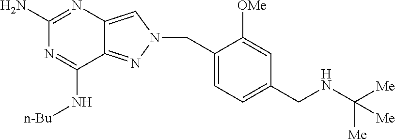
N1=C(N)N=C(N[n-Bu])C2=NN(CC3=CC=C(CNC([Me])([Me])[Me])C=C3[OMe])C=C12
